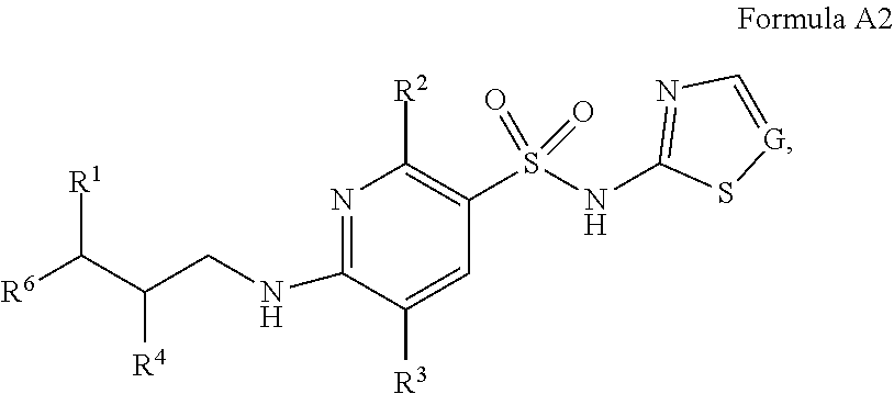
N1=C(NCC(C([R6])[R1])[R4])C([R3])=CC(S(NC2=NC=[G]S2)(=O)=O)=C1[R2]
